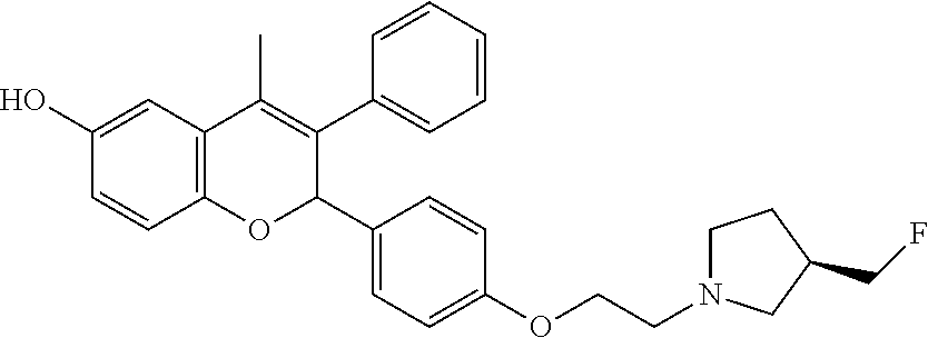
C12=C(C=C(O)C=C1)C(C)=C(C1=CC=CC=C1)C(C1=CC=C(OCCN3CCC(CF)C3)C=C1)O2
